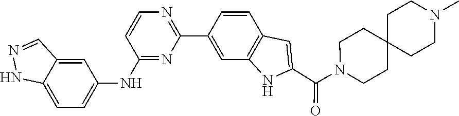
C1=NNC2=CC=C(NC3=NC(C4=CC5=C(C=C4)C=C(C(N4CCC6(CC4)CCN(C)CC6)=O)N5)=NC=C3)C=C12
